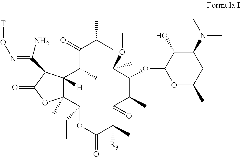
C1(=O)C(C)C2([H])C(C)(C(CC)OC(=O)C([R3])(C)C(=O)C(C)C(OC3OC(C)CC(N(C)C)C3O)C(OC)(C)CC1C)OC(=O)C2C(N)=NO[T]
